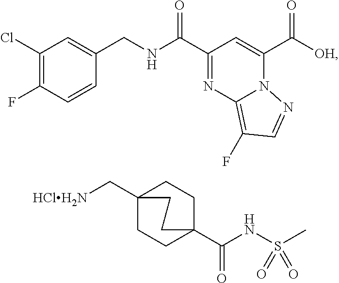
C1(Cl)=C(F)C=CC(CNC(C2=NC3=C(F)C=NN3C(C([OH])=O)=C2)=O)=C1.C12(C[HClH2N])CCC(C(NS(C)(=O)=O)=O)(CC1)CC2
